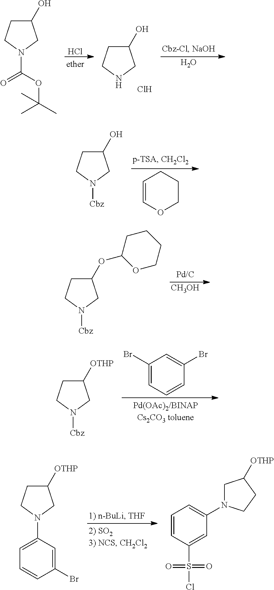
C1(O)CCN([Cbz])C1.C1=COCCC1.C1(OC2OCCCC2)CCN([Cbz])C1.[CH3OH].Cl.C1(O)CCN(C(OC(C)(C)C)=O)C1.O.C1(O)CCNC1.Cl.C1([OTHP])CCN([Cbz])C1.C1(Br)=CC=CC(Br)=C1.C1([OTHP])CCN(C2=CC=CC(Br)=C2)C1.C1=CC(S(Cl)(=O)=O)=CC(N2CC([OTHP])CC2)=C1
